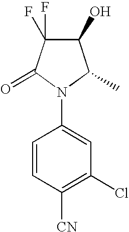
C1(O)C(F)(F)C(=O)N(C2=CC(Cl)=C([CN])C=C2)C1C
